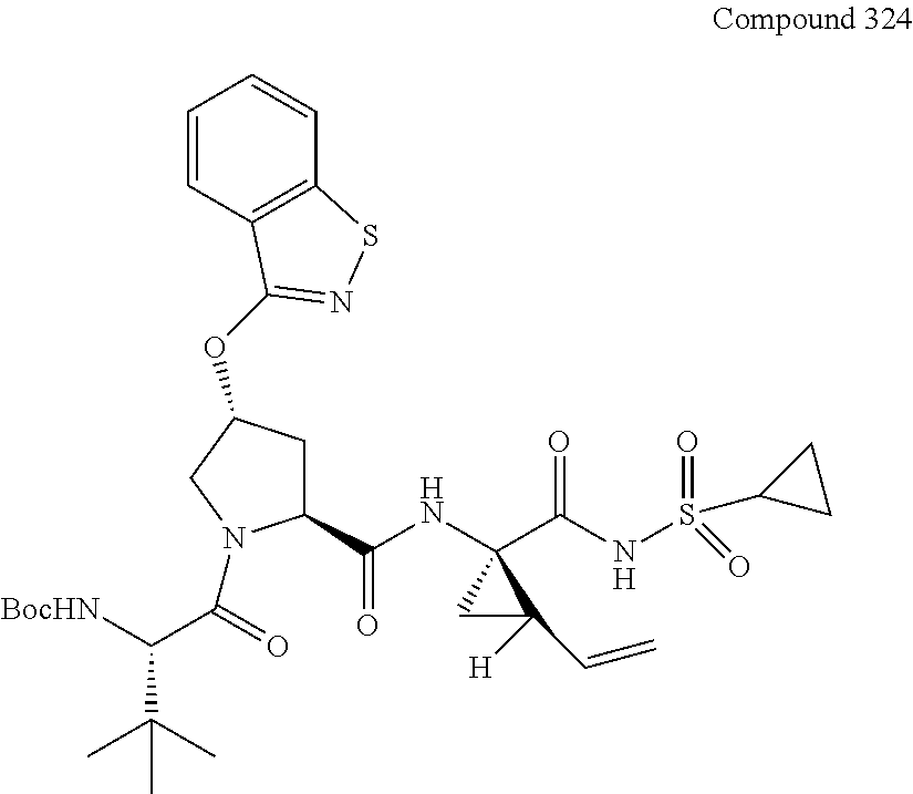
C1(C(=O)NC2(C(=O)NS(=O)(=O)C3CC3)CC2([H])C=C)CC(OC2=NSC3=C2C=CC=C3)CN1C(=O)C([BocHN])C(C)(C)C
